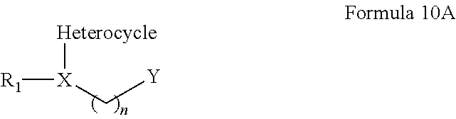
C([Y])[X]([R1])[Heterocycle]
